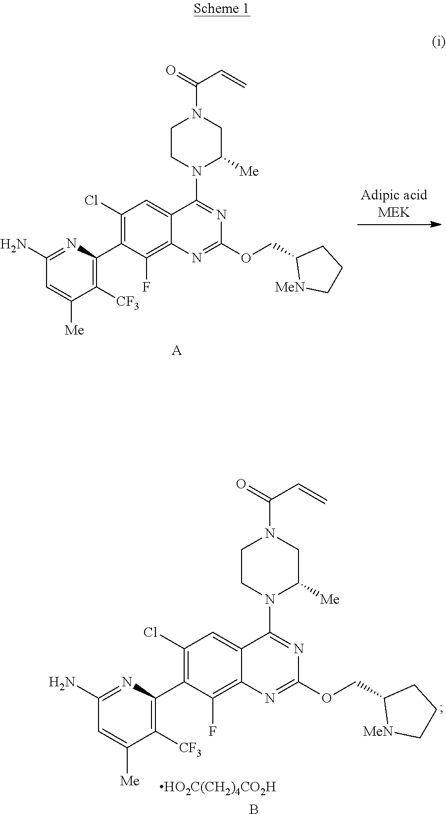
C1(Cl)=C(C2=C([CF3])C([Me])=CC(N)=N2)C(F)=C2C(=C1)C(N1C([Me])CN(C(C=C)=O)CC1)=NC(OCC1[MeN]CCC1)=N2.[A].C1(Cl)=C(C2=C([CF3])C([Me])=CC(N)=N2)C(F)=C2C(=C1)C(N1C([Me])CN(C(C=C)=O)CC1)=NC(OCC1[MeN]CCC1)=N2.B.[HO2C(CH2)4CO2H]
